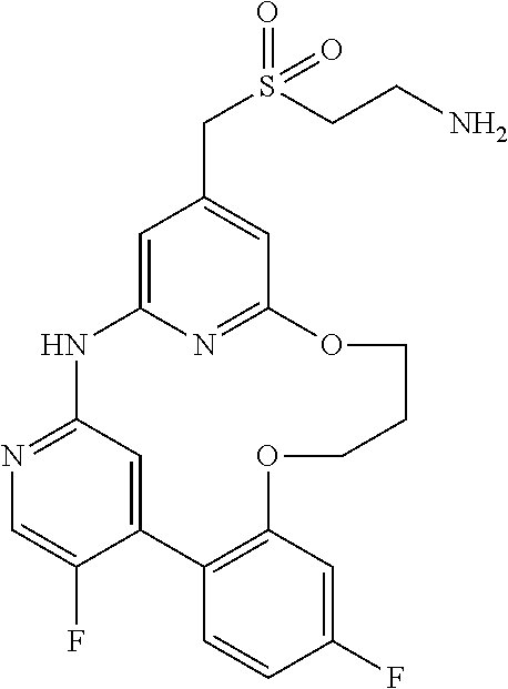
C12=CC(=NC=C1F)NC1=CC(CS(=O)(CCN)=O)=CC(=N1)OCCCOC1=C2C=CC(F)=C1
